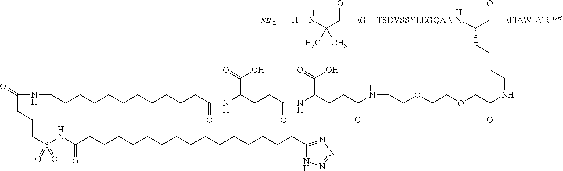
[H].C[H]NC(C(=O)[EGTFTSDVSSYLEGQAA-N]C(C(=O)[EFIAWLVR-OH])CCCCNC(COCCOCCNC(CCC(NC(=O)CCC(C(=O)O)NC(=O)CCCCCCCCCCCNC(CCCS(=O)(=O)NC(CCCCCCCCCCCCCCCC1=NN=NN1)=O)=O)C(=O)O)=O)=O)(C)C.N
